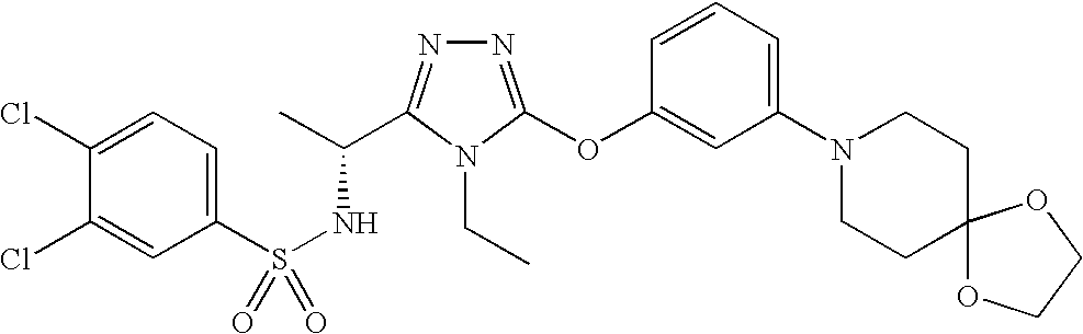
N1=C(OC2=CC(N3CCC4(CC3)OCCO4)=CC=C2)N(CC)C(C(C)NS(=O)(C2=CC=C(Cl)C(Cl)=C2)=O)=N1
